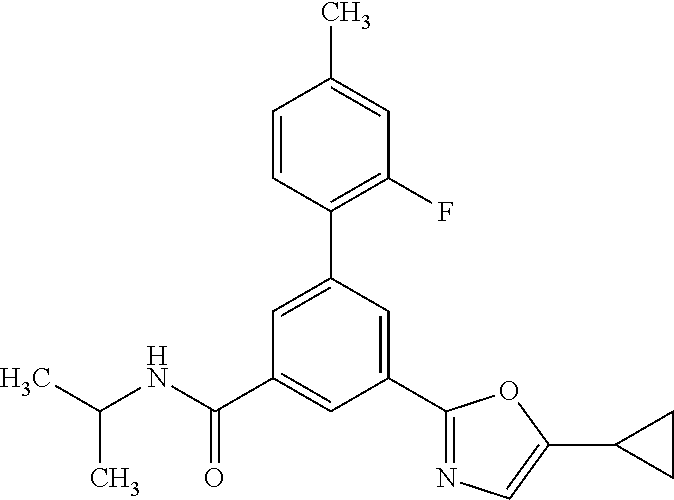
C(NC(C1=CC(C2=NC=C(C3CC3)O2)=CC(C2=C(F)C=C(C)C=C2)=C1)=O)(C)C
